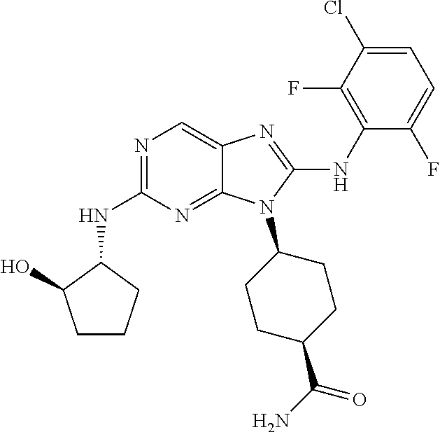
N1=C(NC2C(O)CCC2)N=C2C(=C1)N=C(NC1=C(F)C(Cl)=CC=C1F)N2C1CCC(C(N)=O)CC1
